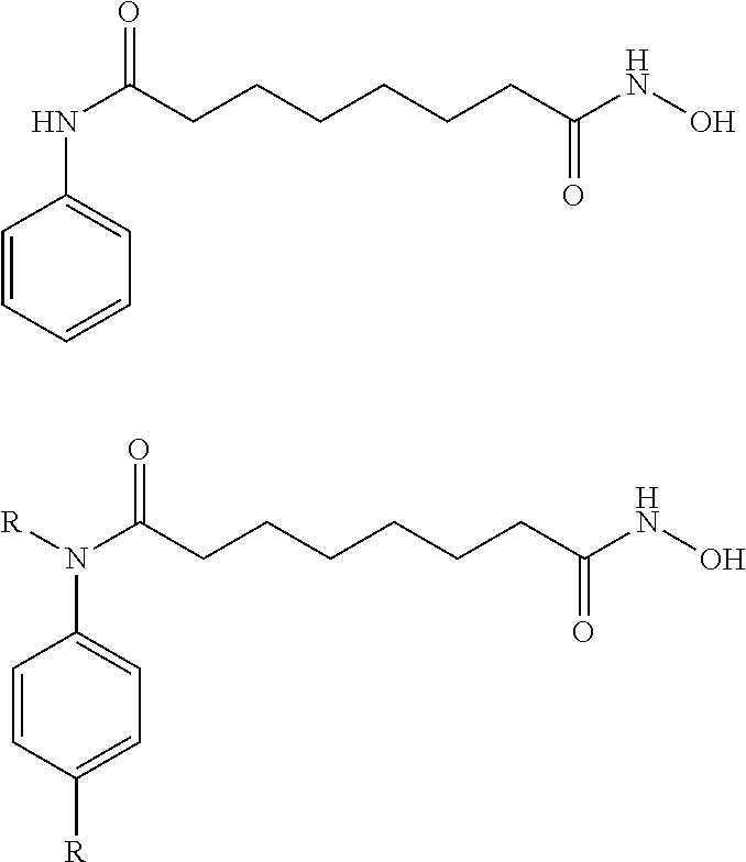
C1=CC([R])=CC=C1N(C(CCCCCCC(NO)=O)=O)[R].C1=CC=CC=C1NC(CCCCCCC(NO)=O)=O
